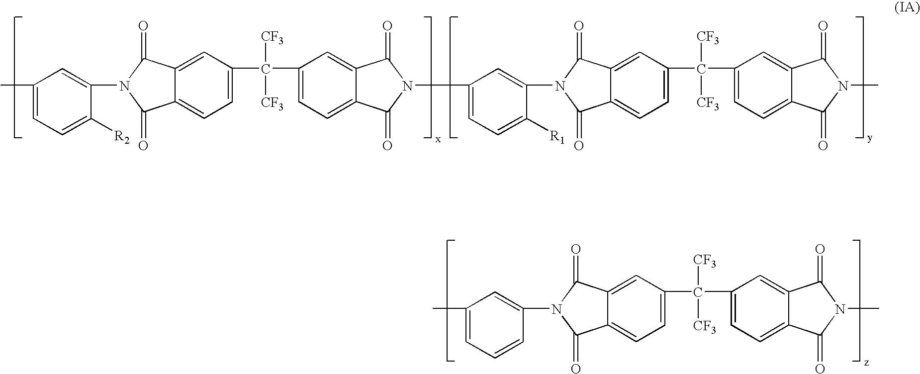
CC1=CC=C([R2])C(N2C(=O)C3=CC(C([CF3])([CF3])C4=CC=C5C(=C4)C(=O)N(C4=CC=C([R1])C(N6C(=O)C7=CC(C(C8=CC=C9C(=C8)C(=O)N(C)C9=O)([CF3])[CF3])=CC=C7C6=O)=C4)C5=O)=CC=C3C2=O)=C1.CC1=CC=CC(N2C(=O)C3=CC(C(C4=CC=C5C(=C4)C(=O)N(C)C5=O)([CF3])[CF3])=CC=C3C2=O)=C1
